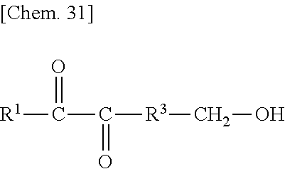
[R1]C(C([R3]CO)=O)=O
